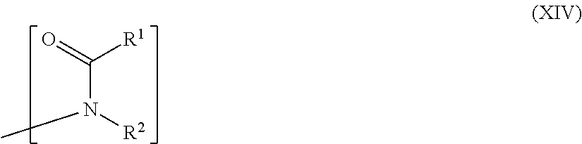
O=C([R1])N([R2])C
